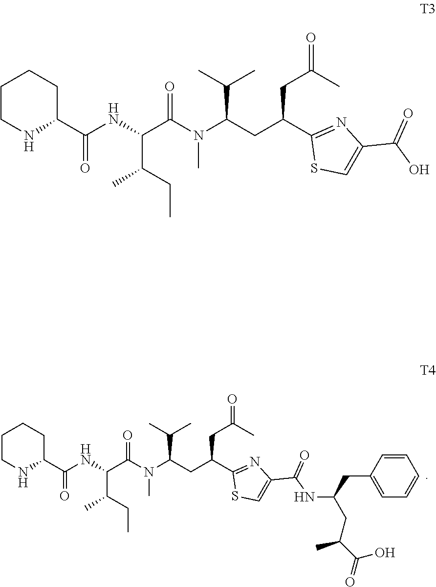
C1CNC(C(NC(C(N(C(CC(C2=NC(C(NC(CC(C(O)=O)C)CC3=CC=CC=C3)=O)=CS2)CC(=O)C)C(C)C)C)=O)C(CC)C)=O)CC1.C1CNC(C(NC(C(N(C(CC(C2=NC(C(O)=O)=CS2)CC(=O)C)C(C)C)C)=O)C(CC)C)=O)CC1
